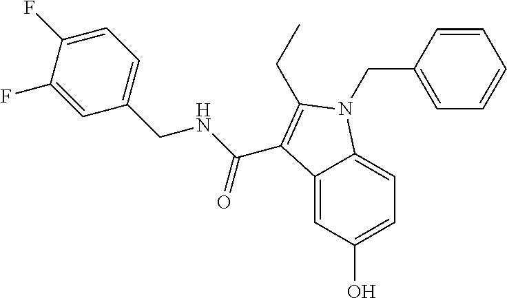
C12=CC(O)=CC=C1N(CC1=CC=CC=C1)C(CC)=C2C(NCC1=CC=C(F)C(F)=C1)=O
